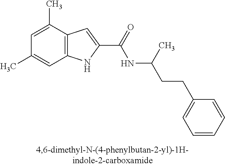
C12=C(C(C)=CC(C)=C1)C=C(C(=O)NC(CCC1=CC=CC=C1)C)N2
